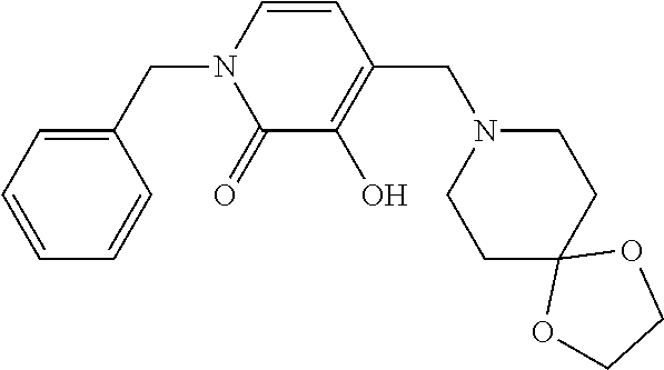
C1(CN2C(=O)C(O)=C(CN3CCC4(CC3)OCCO4)C=C2)=CC=CC=C1
